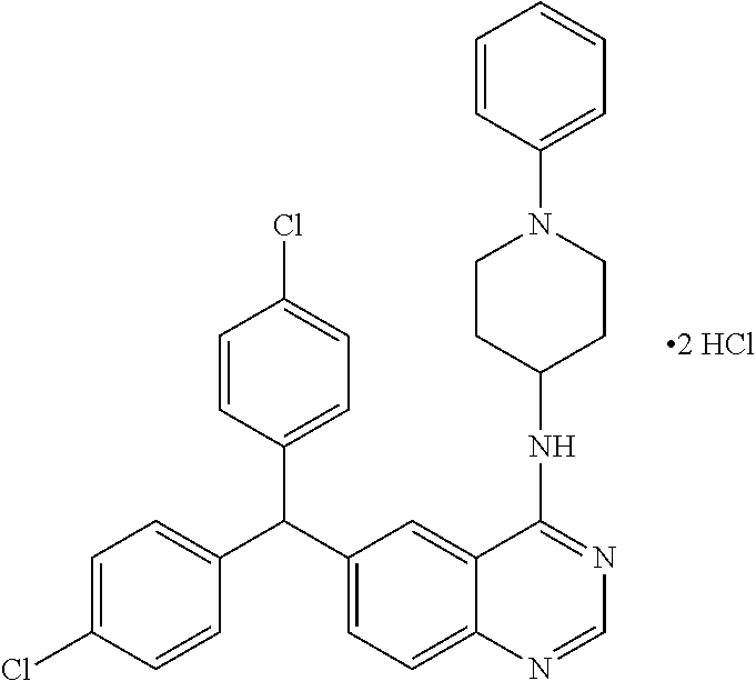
C1=C(Cl)C=CC(C(C2=CC=C3C(=C2)C(NC2CCN(C4=CC=CC=C4)CC2)=NC=N3)C2=CC=C(Cl)C=C2)=C1
